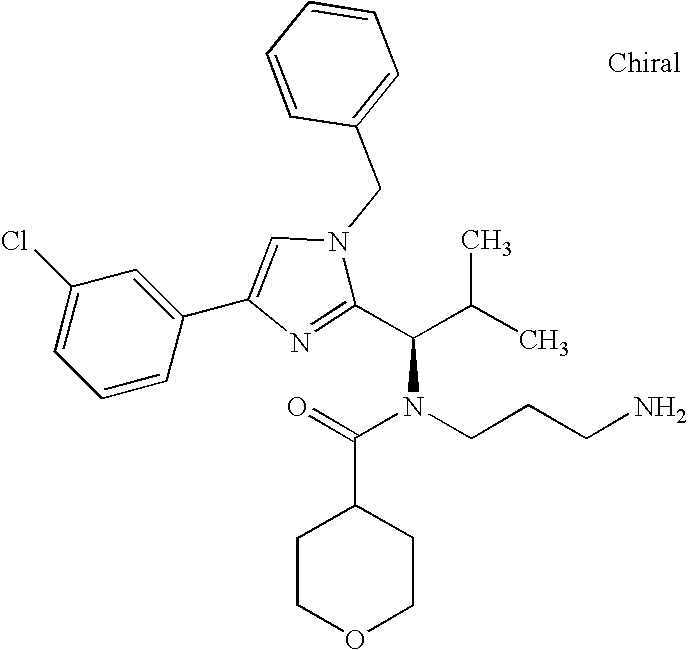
C1(C(C(C)C)N(CCCN)C(=O)C2CCOCC2)=NC(C2=CC(Cl)=CC=C2)=CN1CC1=CC=CC=C1
